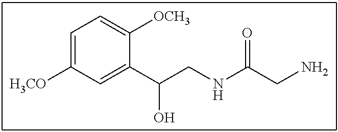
C1=C([H3CO])C=C(C(CNC(CN)=O)O)C([OCH3])=C1
